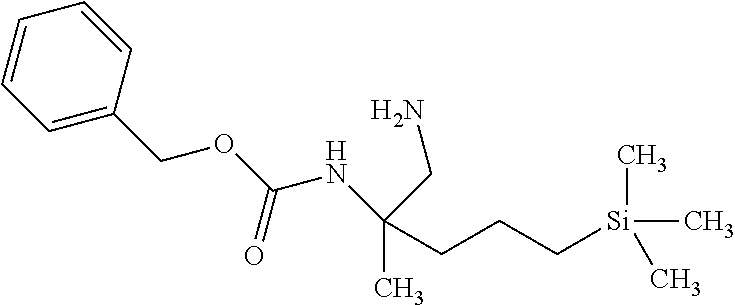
CC(CCC[Si](C)(C)C)(NC(OCC1=CC=CC=C1)=O)CN
